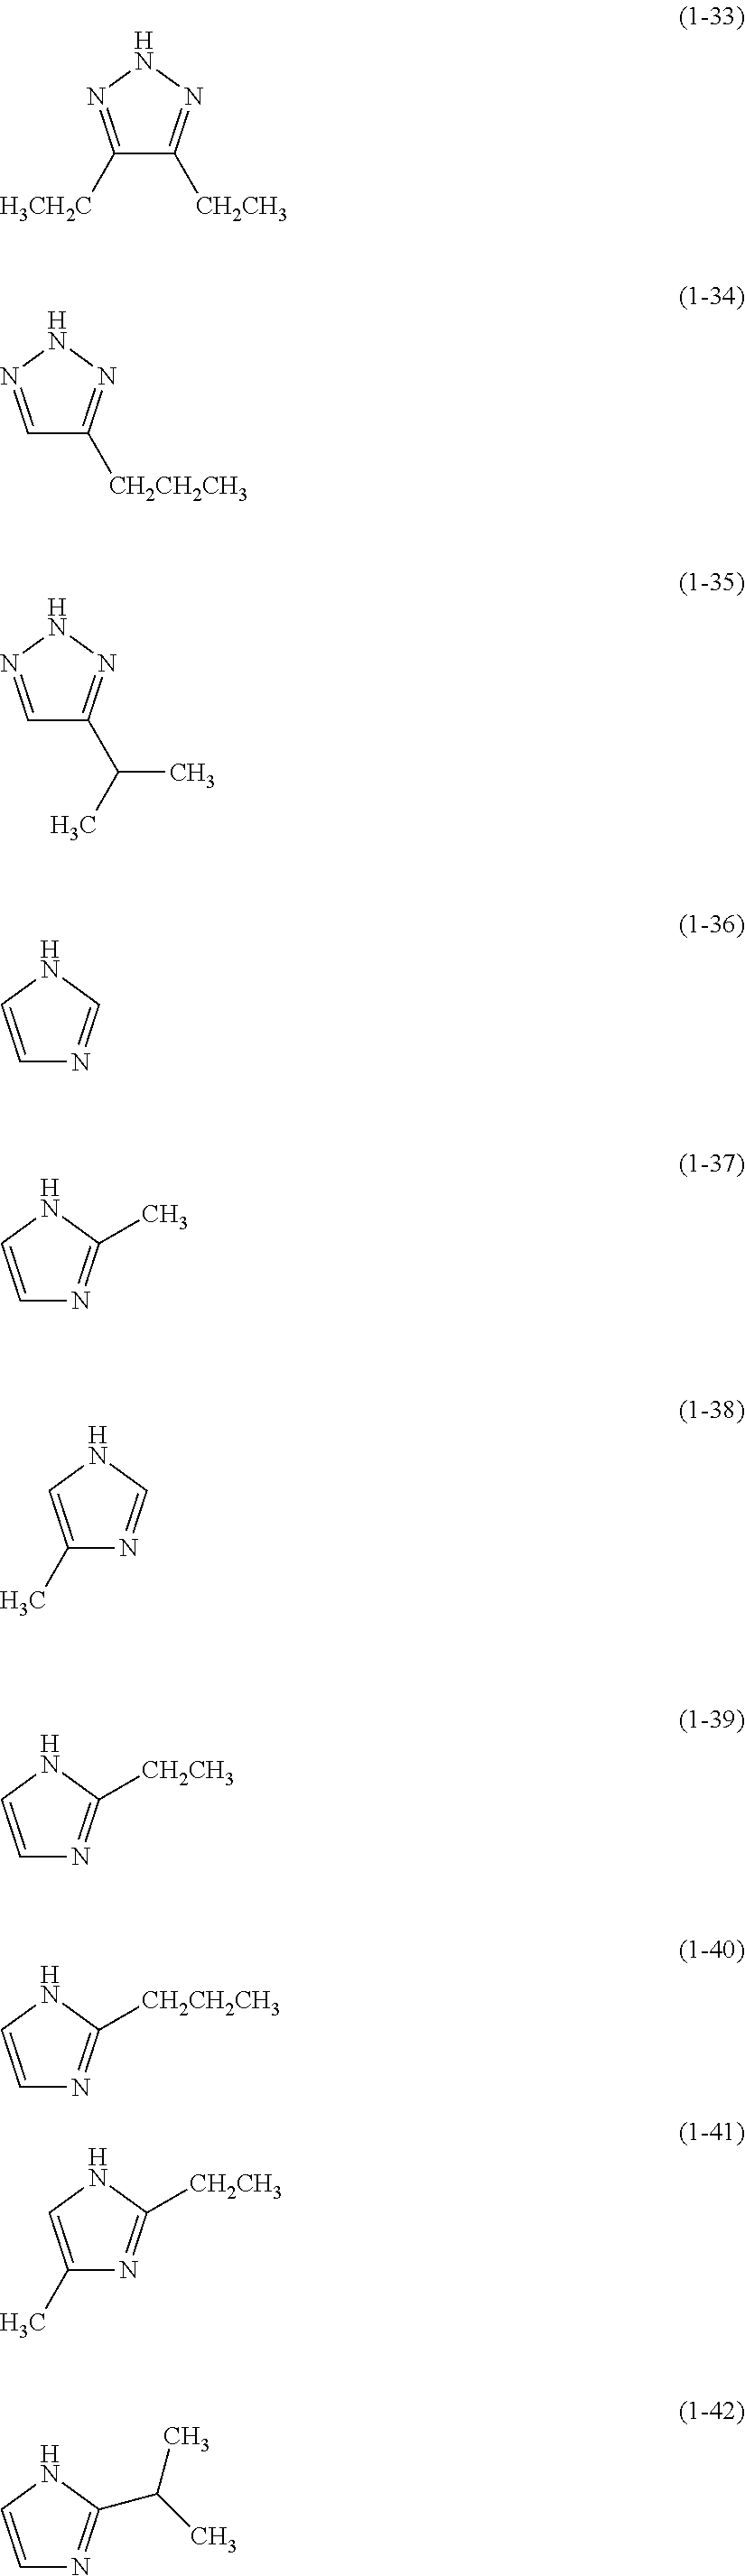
C1([H3CH2C])=NNN=C1[CH2CH3].C1=NNN=C1[CH2CH2CH3].C1=NNN=C1C(C)C.C1=CNC=N1.C1=CNC(C)=N1.C1(C)=CNC=N1.C1=CNC([CH2CH3])=N1.C1=CNC([CH2CH2CH3])=N1.C1(C)=CNC([CH2CH3])=N1.C1=CNC(C(C)C)=N1
